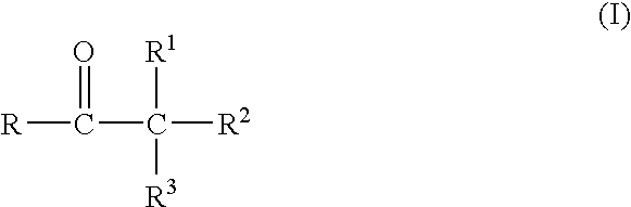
C(C([R2])([R1])[R3])([R])=O
